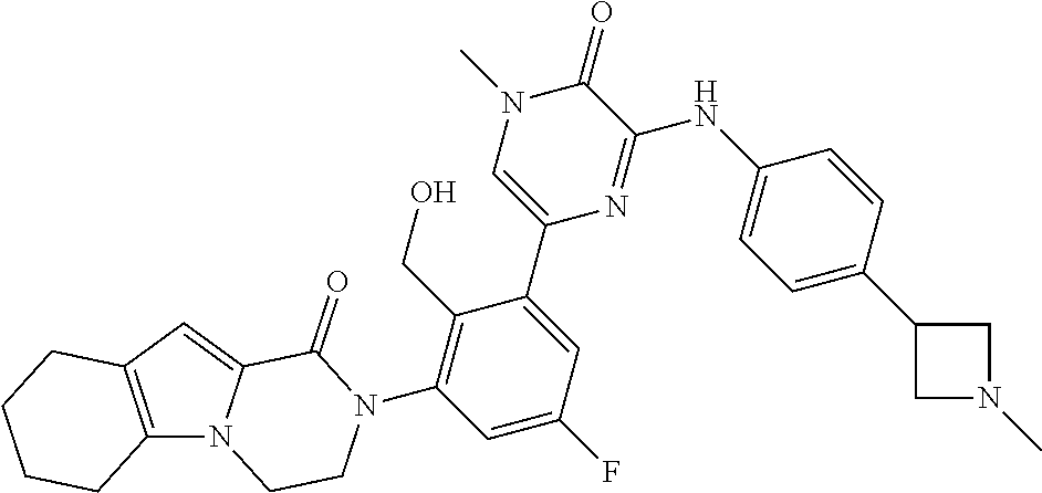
C12=C(N3C(=C1)C(=O)N(C1=C(CO)C(C4=CN(C)C(=O)C(NC5=CC=C(C6CN(C)C6)C=C5)=N4)=CC(F)=C1)CC3)CCCC2
